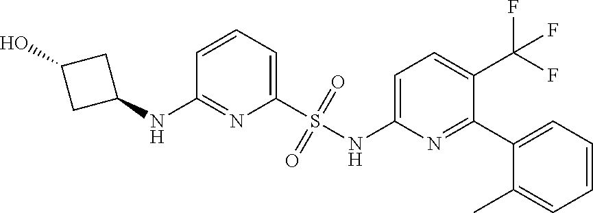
C1(S(NC2=CC=C(C(F)(F)F)C(C3=CC=CC=C3C)=N2)(=O)=O)=CC=CC(NC2CC(O)C2)=N1
